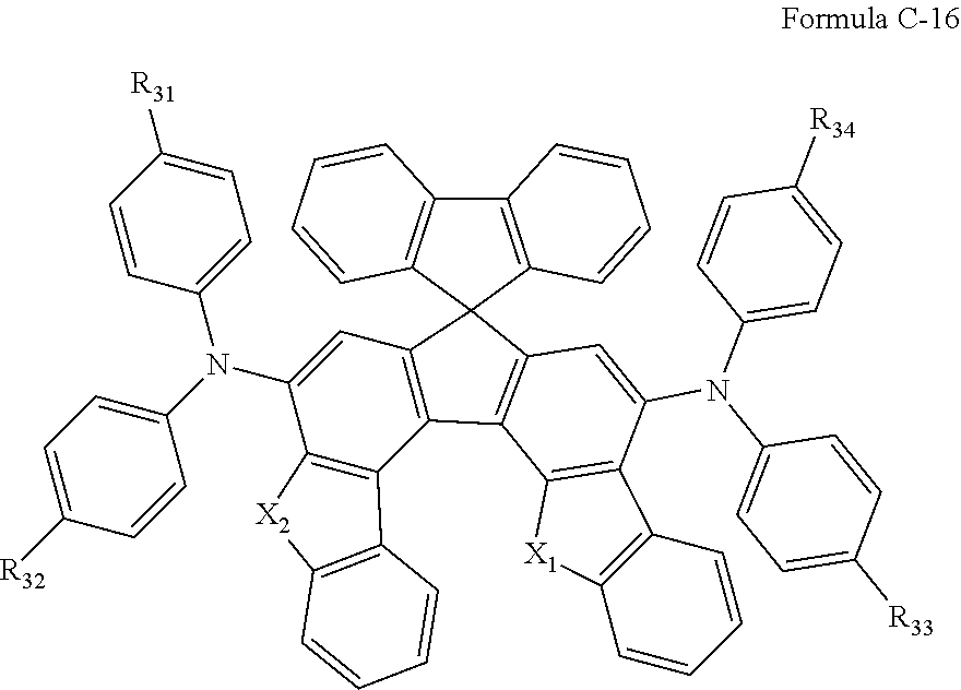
C1=C(N(C2=CC=C([R32])C=C2)C2=CC=C([R31])C=C2)C2=C(C3=C1C1(C4=C3C3=C(C(N(C5=CC=C([R33])C=C5)C5=CC=C([R34])C=C5)=C4)C4=C([X1]3)C=CC=C4)C3=C(C4=C1C=CC=C4)C=CC=C3)C1=C([X2]2)C=CC=C1
